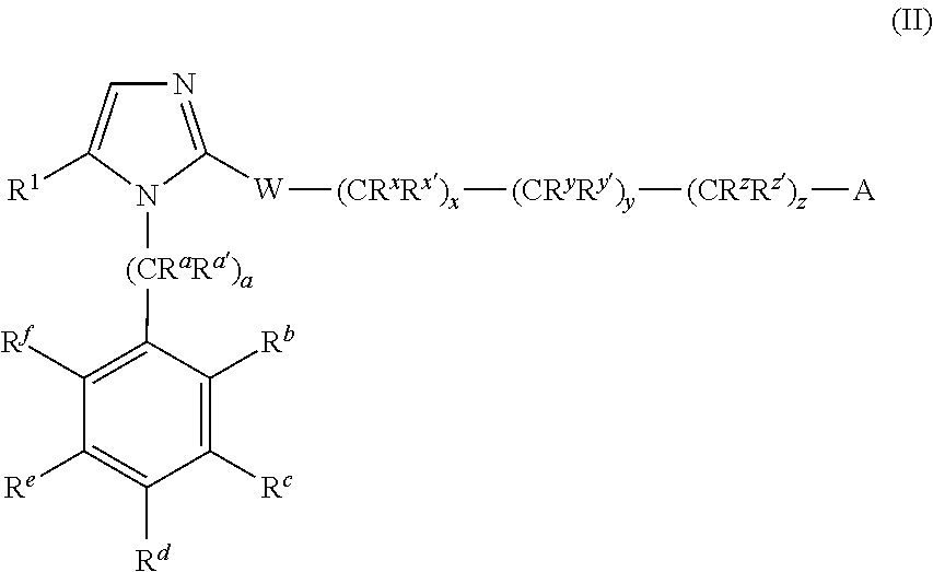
C1([(CRaRa)a]N2C([R1])=CN=C2[W][(CRxRx)x][(CRyRy)y][(CRzRz)z][A])=C([Rf])C([Re])=C([Rd])C([Rc])=C1[Rb]
